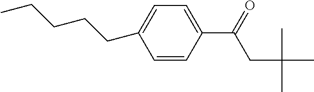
C1=CC(C(CC(C)(C)C)=O)=CC=C1CCCCC
